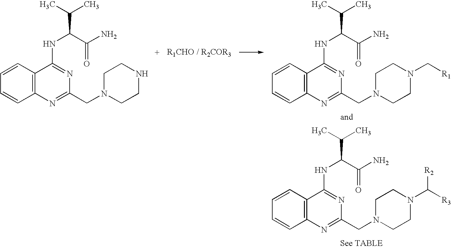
C1=CC=CC2=C1C(NC(C(N)=O)C(C)C)=NC(CN1CCNCC1)=N2.C1=CC=CC2=C1C(NC(C(N)=O)C(C)C)=NC(CN1CCN(C[R1])CC1)=N2.C1=CC=CC2=C1C(NC(C(N)=O)C(C)C)=NC(CN1CCN(C([R3])[R2])CC1)=N2
